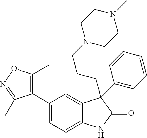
C1(C2=C(C)ON=C2C)=CC=C2C(=C1)C(CCCN1CCN(C)CC1)(C1=CC=CC=C1)C(=O)N2
